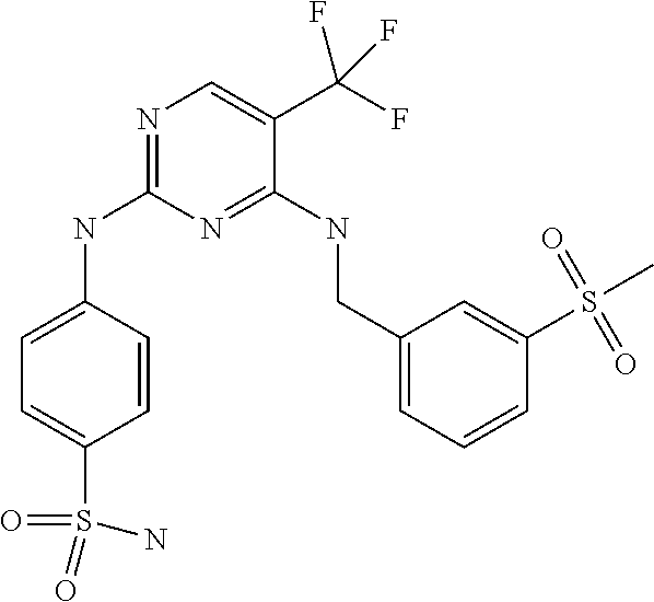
C1=C(NC2=NC=C(C(F)(F)F)C(NCC3=CC=CC(S(C)(=O)=O)=C3)=N2)C=CC(S(=O)(N)=O)=C1
